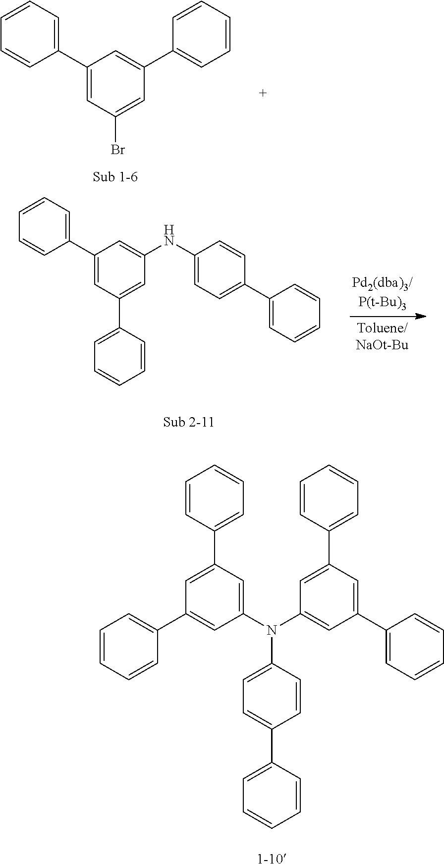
C1=C(C2=CC=CC=C2)C=C(N(C2=CC(C3=CC=CC=C3)=CC(C3=CC=CC=C3)=C2)C2=CC=C(C3=CC=CC=C3)C=C2)C=C1C1=CC=CC=C1.C1(C2=CC=CC=C2)=CC(C2=CC=CC=C2)=CC(NC2=CC=C(C3=CC=CC=C3)C=C2)=C1.C1=CC=C(C2=CC(Br)=CC(C3=CC=CC=C3)=C2)C=C1
